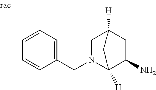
C1N(CC2=CC=CC=C2)C2([H])C(N)CC1([H])C2
